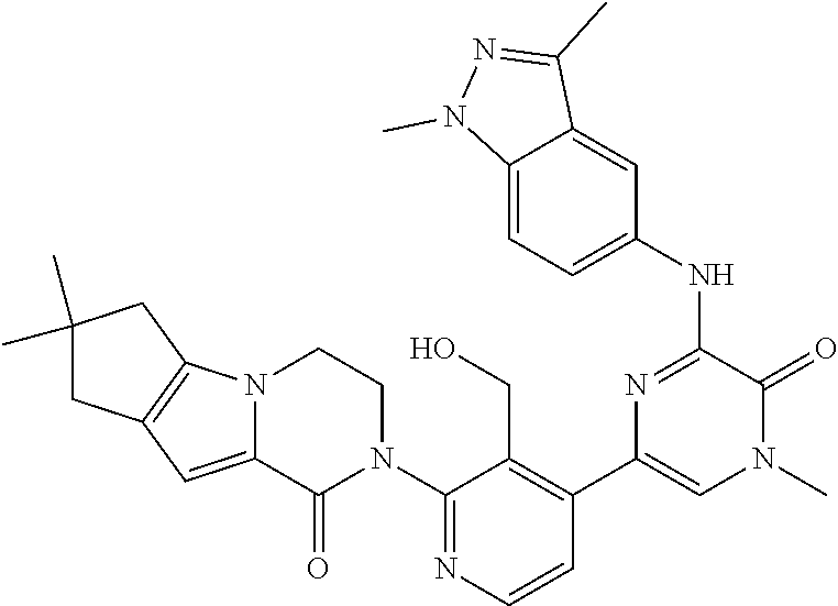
C1(N2CCN3C(=CC4=C3CC(C)(C)C4)C2=O)=NC=CC(C2=CN(C)C(=O)C(NC3=CC=C4C(=C3)C(C)=NN4C)=N2)=C1CO
